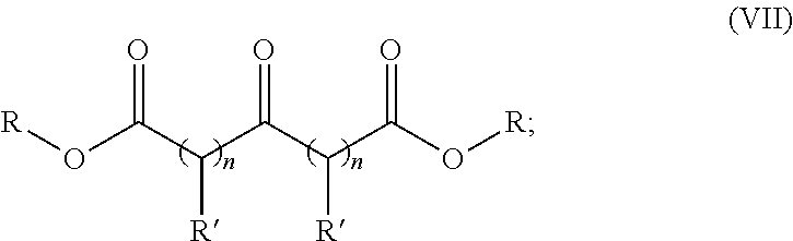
[R]OC(C([R])C(C(C(O[R])=O)[R])=O)=O
